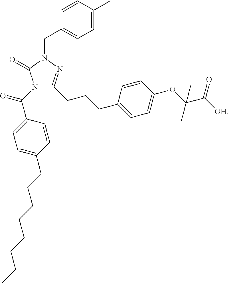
C1=CC(C)=CC=C1CN1N=C(CCCC2=CC=C(OC(C([OH])=O)(C)C)C=C2)N(C(C2=CC=C(CCCCCCCC)C=C2)=O)C1=O
